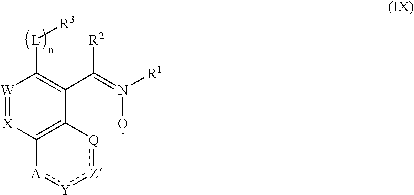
[W]1=[X]C2=C(C(C(=N([R1])O)[R2])=C1[L][R3])[Q]:[Z]:[Y]:[A]2
